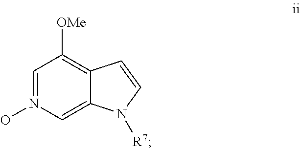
C1=N(O)C=C2C(=C1[OMe])C=CN2[R7]
